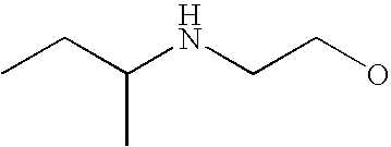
C(C(NCCO)C)C
